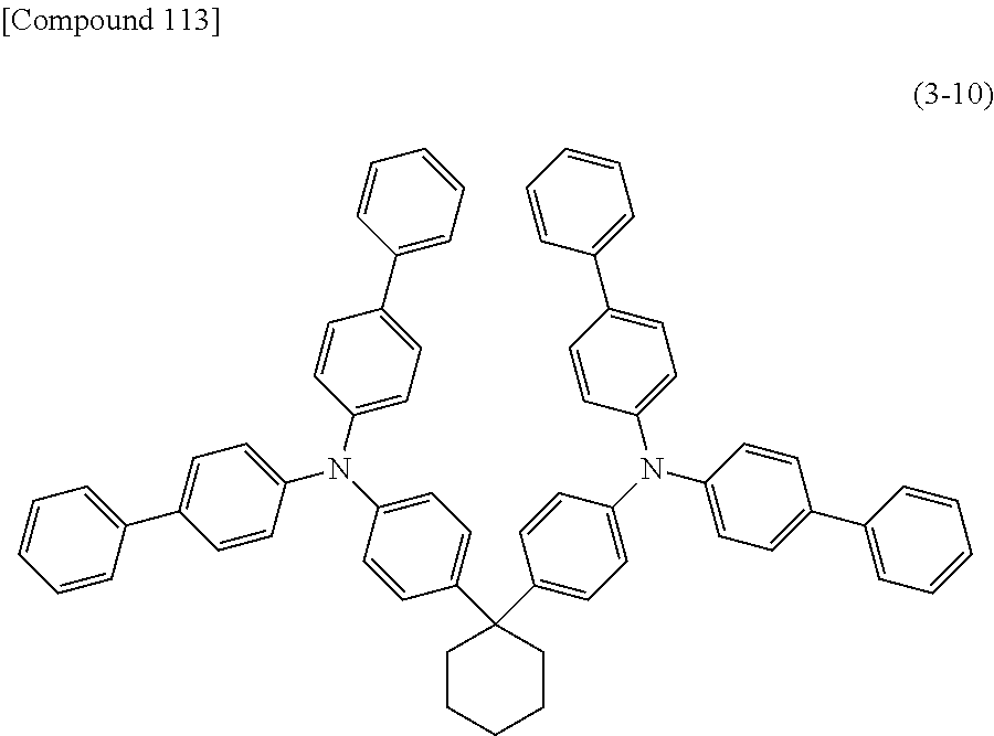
C1(N(C2=CC=C(C3(C4=CC=C(N(C5=CC=C(C6=CC=CC=C6)C=C5)C5=CC=C(C6=CC=CC=C6)C=C5)C=C4)CCCCC3)C=C2)C2=CC=C(C3=CC=CC=C3)C=C2)=CC=C(C2=CC=CC=C2)C=C1
